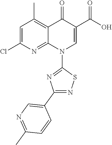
C1=C(Cl)N=C2C(=C1C)C(=O)C(C(=O)O)=CN2C1=NC(C2=CN=C(C)C=C2)=NS1
